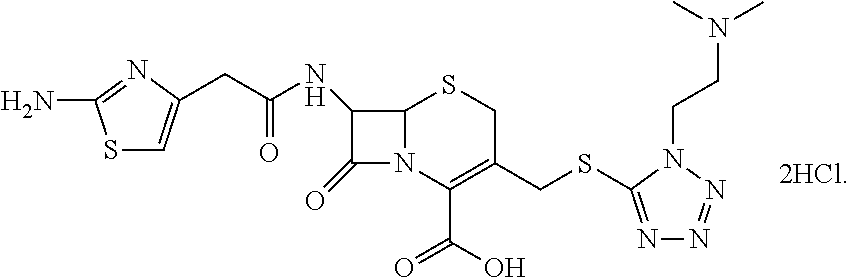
C12N(C(C(O)=O)=C(CSC3=NN=NN3CCN(C)C)CS1)C(=O)C2NC(CC1=CSC(N)=N1)=O
